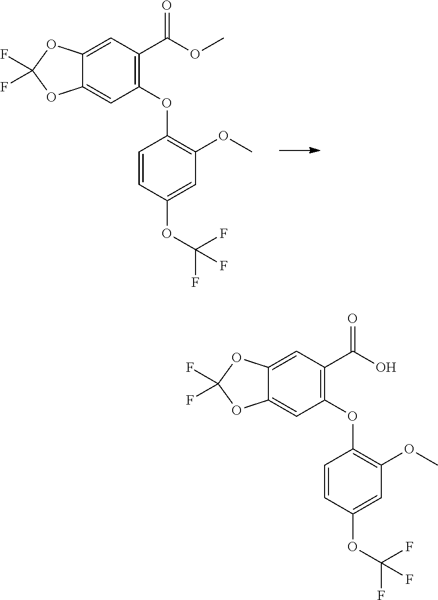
C1(C(OC)=O)=C(OC2=C(OC)C=C(OC(F)(F)F)C=C2)C=C2C(=C1)OC(F)(F)O2.C1(C(O)=O)=C(OC2=C(OC)C=C(OC(F)(F)F)C=C2)C=C2C(=C1)OC(F)(F)O2
